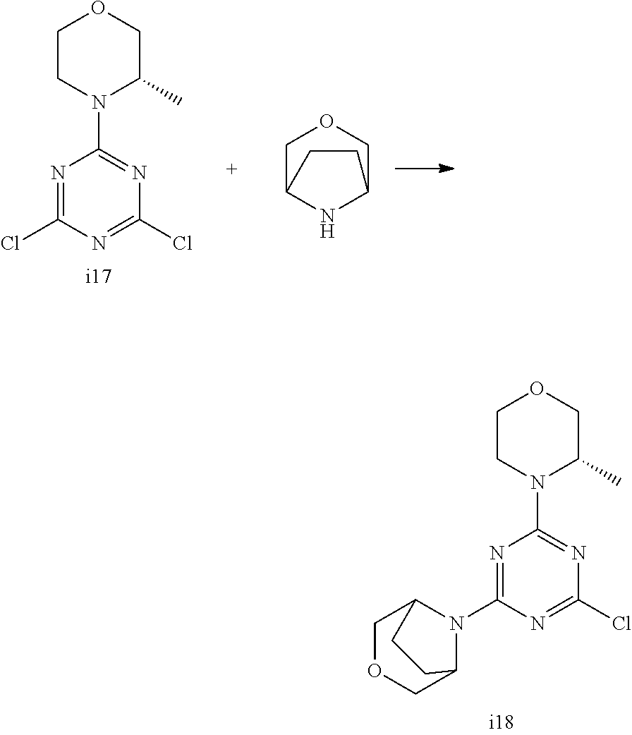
N1=C(N2C3COCC2CC3)N=C(Cl)N=C1N1C(C)COCC1.N1=C(Cl)N=C(Cl)N=C1N1C(C)COCC1.C1C2NC(CO1)CC2
